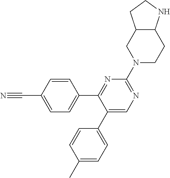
C1(C2=NC(N3CCC4C(C3)CCN4)=NC=C2C2=CC=C(C)C=C2)=CC=C(C#N)C=C1
